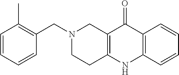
N1(CC2=C(C)C=CC=C2)CCC2=C(C1)C(=O)C1=C(N2)C=CC=C1
